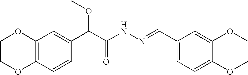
C12=C(C=CC(C(C(NN=CC3=CC=C(OC)C(OC)=C3)=O)OC)=C1)OCCO2
